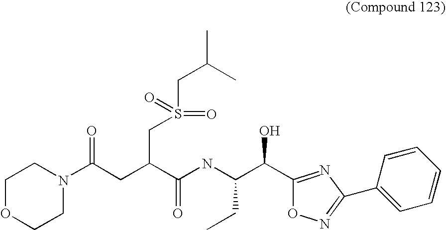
C1OCCN(C(CC(C(NC(C(C2=NC(C3=CC=CC=C3)=NO2)O)CC)=O)CS(CC(C)C)(=O)=O)=O)C1
